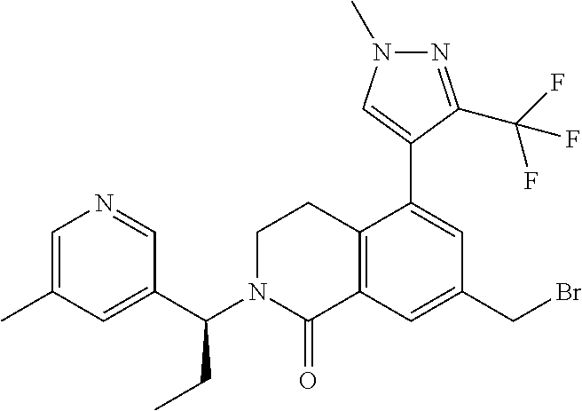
C1(CBr)=CC2=C(C(C3=CN(C)N=C3C(F)(F)F)=C1)CCN(C(C1=CC(C)=CN=C1)CC)C2=O
